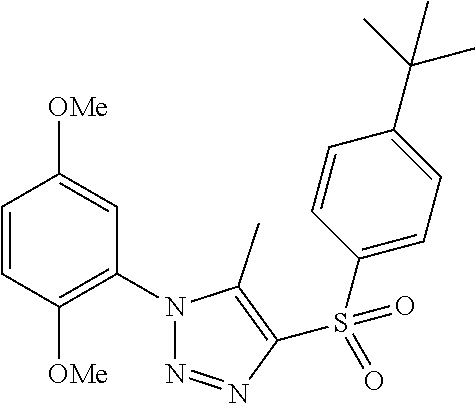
C1=CC([OMe])=C(N2N=NC(S(C3=CC=C(C(C)(C)C)C=C3)(=O)=O)=C2C)C=C1[OMe]
